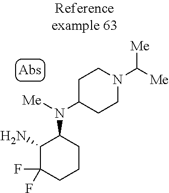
NC1C(F)(F)CCCC1N(C1CCN(C([Me])[Me])CC1)[Me]
